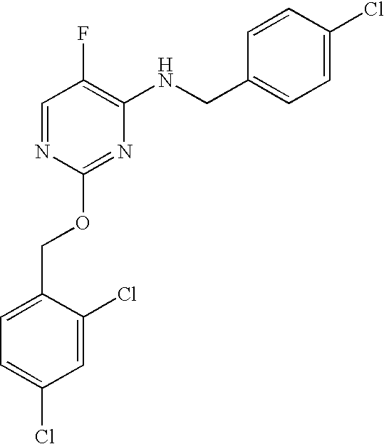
C1=C(Cl)C(COC2=NC(NCC3=CC=C(Cl)C=C3)=C(F)C=N2)=CC=C1Cl
